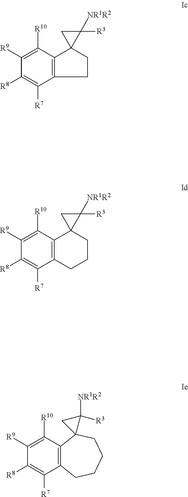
C12=C(C([R10])=C([R9])C([R8])=C1[R7])C1(CC2)C([NR1R2])([R3])C1.C12=C(C([R10])=C([R9])C([R8])=C1[R7])C1(CCC2)C([NR1R2])([R3])C1.C12=C(C([R10])=C([R9])C([R8])=C1[R7])C1(CCCC2)C([NR1R2])([R3])C1
